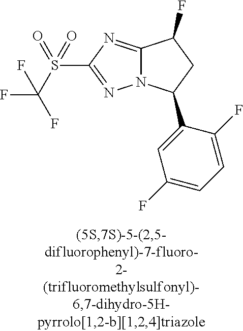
C12=NC(S(C(F)(F)F)(=O)=O)=NN1C(C1=CC(F)=CC=C1F)CC2F
